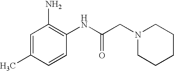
C1=C(C)C=CC(NC(CN2CCCCC2)=O)=C1N
